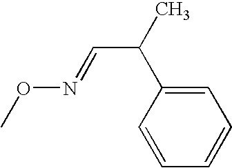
CON=CC(C1=CC=CC=C1)C
